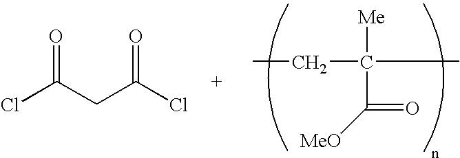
ClC(CC(Cl)=O)=O.CCC([Me])(C)C([MeO])=O
